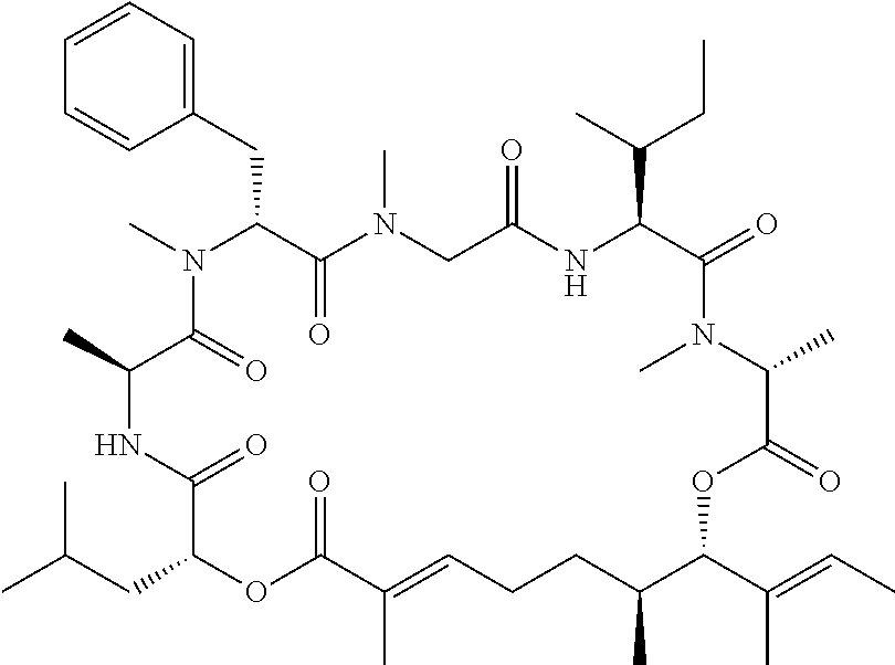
C1=CC=C(CC2C(=O)N(C)CC(=O)NC(C(C)CC)C(=O)N(C)C(C)C(=O)OC(C(C)=CC)C(C)CCC=C(C)C(=O)OC(CC(C)C)C(=O)NC(C)C(=O)N2C)C=C1
